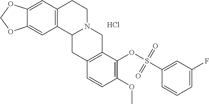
C12=CC3=C(C=C1OCO2)CCN1C3CC2=C(C1)C(OS(C1=CC(F)=CC=C1)(=O)=O)=C(OC)C=C2.Cl
